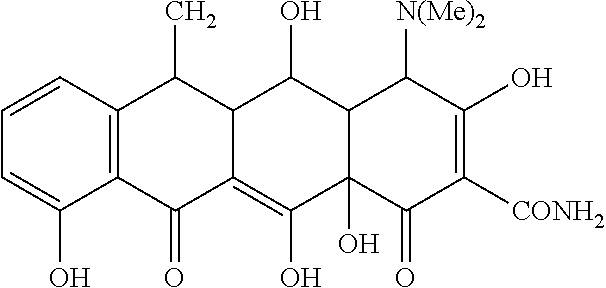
C1=C(O)C2=C(C=C1)C(C)C1C(=C(O)C3(O)C(C1O)C([N(Me)2])C(O)=C([CONH2])C3=O)C2=O
